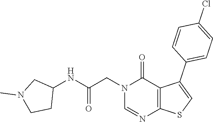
C1=NC2=C(C(=O)N1CC(NC1CCN(C)C1)=O)C(C1=CC=C(Cl)C=C1)=CS2
